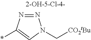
N1=NC(*)=CN1C[CO2tBu]
